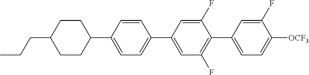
C1CC(CCC)CCC1C1=CC=C(C2=CC(F)=C(C3=CC=C([OCF3])C(F)=C3)C(F)=C2)C=C1
